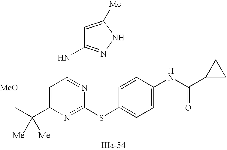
C1=C(C(C[MeO])([Me])[Me])N=C(SC2=CC=C(NC(C3CC3)=O)C=C2)N=C1NC1=NNC([Me])=C1
